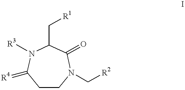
C1CN(C[R2])C(=O)C(C[R1])N([R3])C1=[R4]
